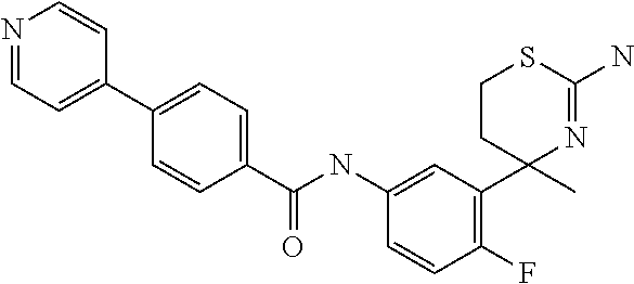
C1CC(C)(C2=C(F)C=CC(NC(C3=CC=C(C4=CC=NC=C4)C=C3)=O)=C2)N=C(N)S1
